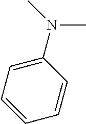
C1=CC=C(N(C)C)C=C1
